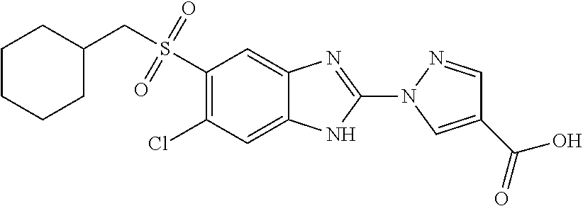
C1(S(CC2CCCCC2)(=O)=O)=C(Cl)C=C2C(=C1)N=C(N1N=CC(C(O)=O)=C1)N2
